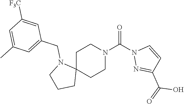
C1C2(CCN(C(=O)N3N=C(C(O)=O)C=C3)C1)N(CC1=CC(C)=CC([F3C])=C1)CCC2
